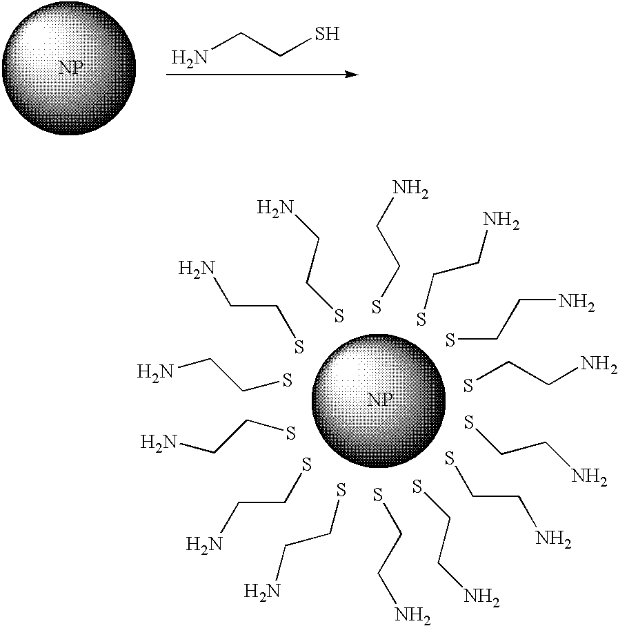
NCCS.[NP].SCCN.SCCN.SCCN.SCCN.SCCN.SCCN.SCCN.SCCN.SCCN.SCCN.SCCN.SCCN.SCCN.SCCN.[NP]
